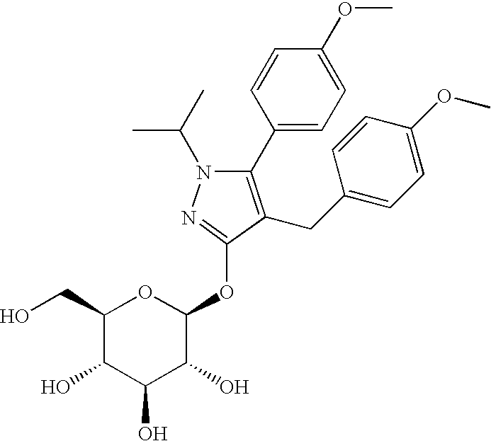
C1(CO)C(O)C(O)C(O)C(OC2=NN(C(C)C)C(C3=CC=C(OC)C=C3)=C2CC2=CC=C(OC)C=C2)O1
